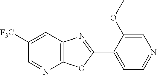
C12=C(C=C([F3C])C=N1)N=C(C1=CC=NC=C1OC)O2
